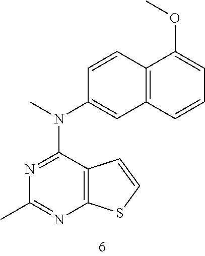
C12=C(C=CS1)C(N(C1=CC3=C(C=C1)C(OC)=CC=C3)C)=NC(C)=N2
